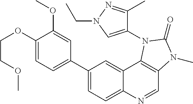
C1(OCCOC)=CC=C(C2=CC=C3C(=C2)C2=C(C=N3)N(C)C(=O)N2C2=CN(CC)N=C2C)C=C1OC
